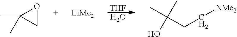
[THF].O.C1OC1(C)C.[NMe2]CCC(C)(C)O
